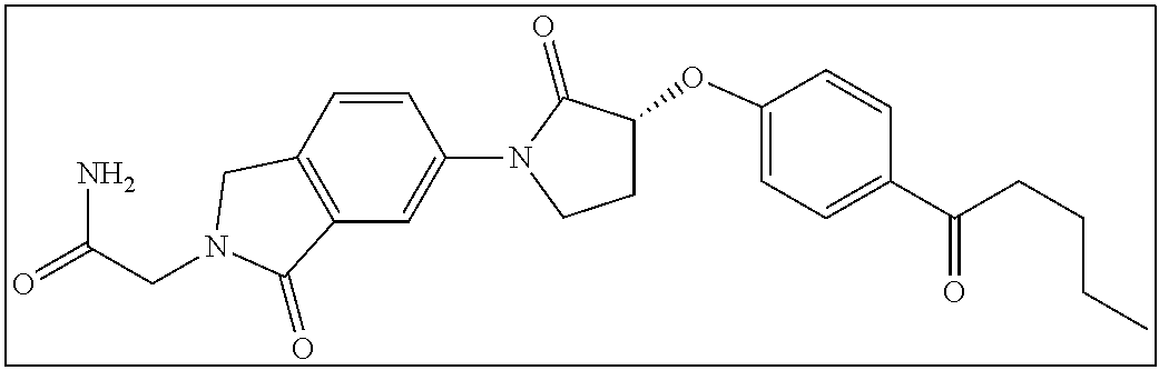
C(CN1CC2=C(C=C(N3C(=O)C(OC4=CC=C(C(CCCC)=O)C=C4)CC3)C=C2)C1=O)(=O)N
